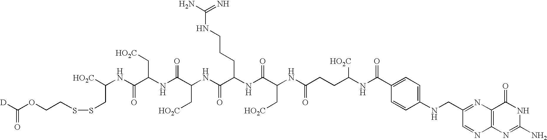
[D]C(OCCSSCC([HO2C])NC(C(NC(C(C[HO2C])NC(C(NC(C(NC(=O)CCC(NC(C1=CC=C(NCC2=NC3=C(N=C2)N=C(N)NC3=O)C=C1)=O)[HO2C])C[HO2C])=O)CCCNC(N)=N)=O)=O)C[HO2C])=O)=O
